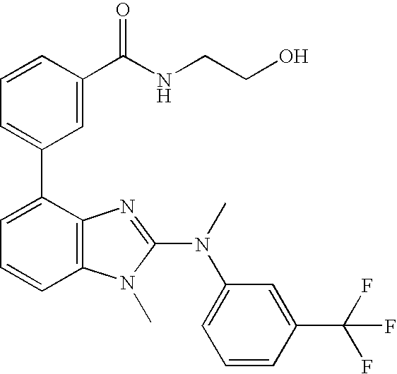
C1=CC(C(NCCO)=O)=CC(C2=CC=CC3=C2N=C(N(C2=CC=CC(C(F)(F)F)=C2)C)N3C)=C1
